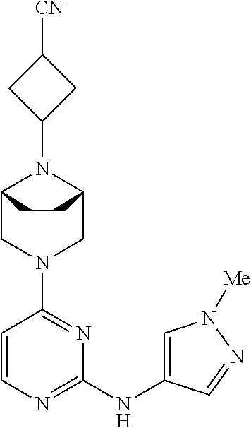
C12CN(C3=NC(NC4=CN([Me])N=C4)=NC=C3)CC(N1C1CC([CN])C1)CC2
